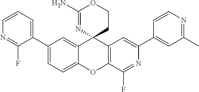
C1=CC=C(C2=CC=C3C(=C2)C2(C4=C(O3)C(F)=NC(C3=CC(C)=NC=C3)=C4)CCOC(N)=N2)C(F)=N1
